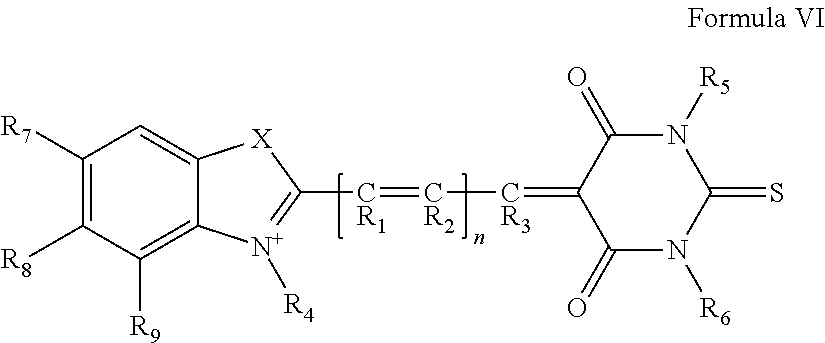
C1([R7])=C([R8])C([R9])=C2C(=C1)[X]C([CR1]=[CR2][CR3]=C1C(=O)N([R6])C(=S)N([R5])C1=O)=[N+]2[R4]
